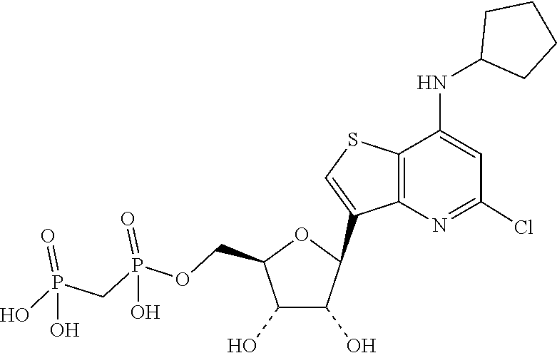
C1(C2=CSC3=C2N=C(Cl)C=C3NC2CCCC2)C(O)C(O)C(COP(=O)(O)CP(=O)(O)O)O1
